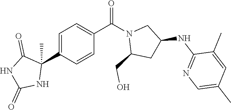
C1=C(C2(C)C(=O)NC(=O)N2)C=CC(C(N2C(CO)CC(NC3=NC=C(C)C=C3C)C2)=O)=C1
